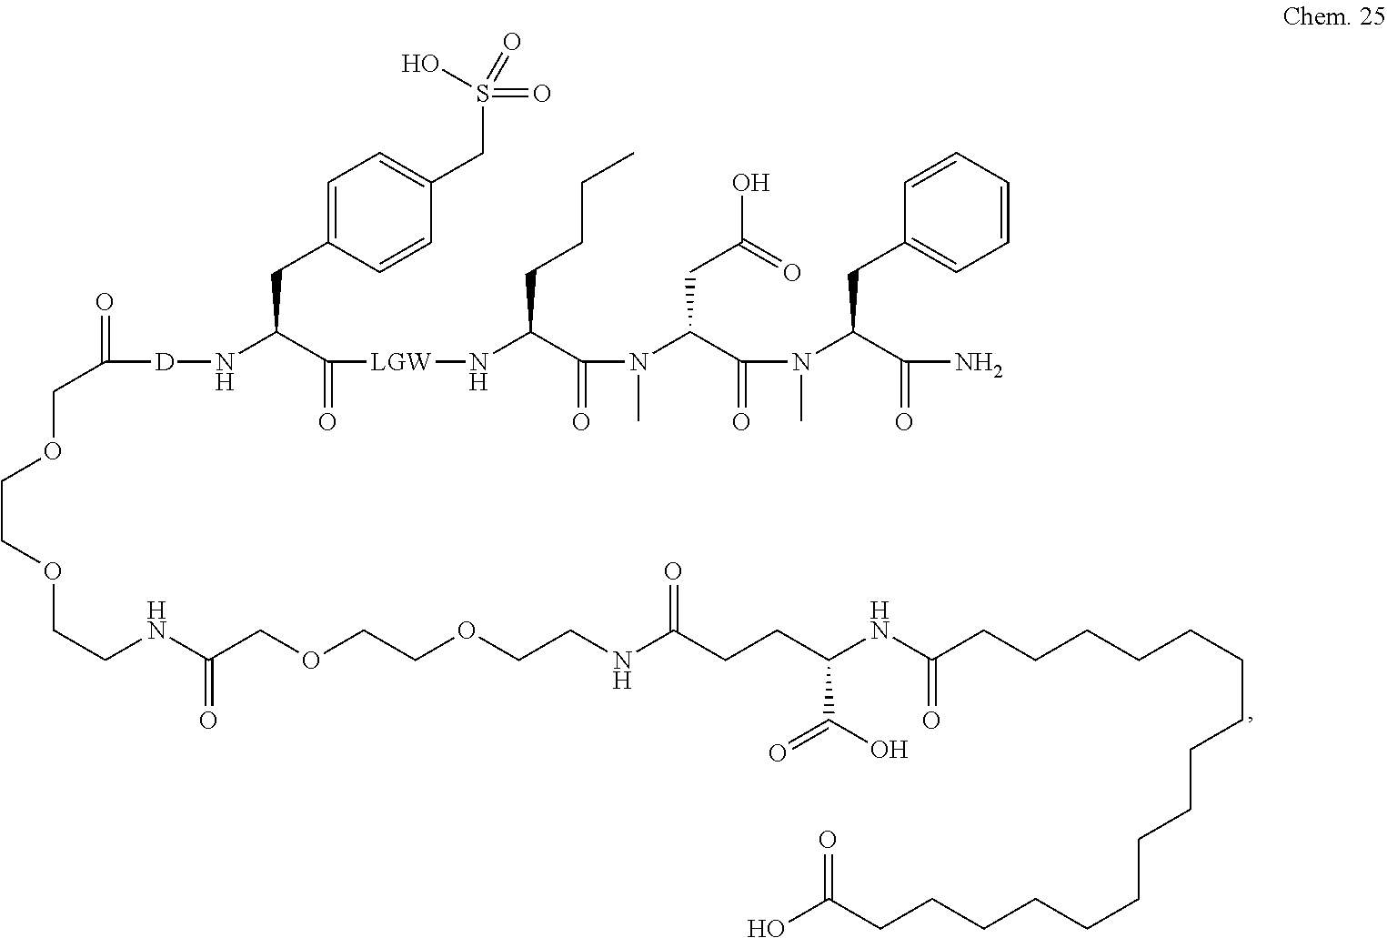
C1=C(CC(C(=O)[LGW]NC(C(N(C(C(=O)N(C(C(=O)N)CC2=CC=CC=C2)C)CC(O)=O)C)=O)CCCC)N[D]C(=O)COCCOCCNC(=O)COCCOCCNC(CCC(NC(=O)CCCCCCCCCCCCCCCCC(O)=O)C(O)=O)=O)C=CC(CS(=O)(=O)O)=C1
